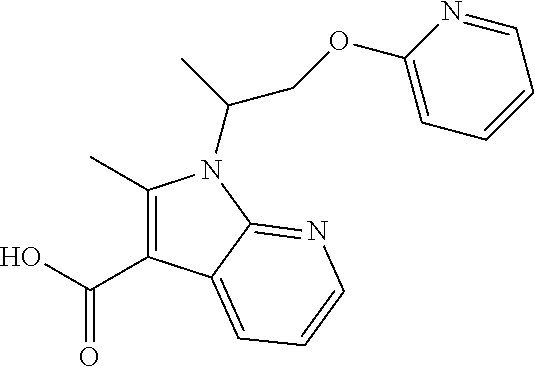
C(O)(=O)C1=C(C)N(C(C)COC2=CC=CC=N2)C2=NC=CC=C12
